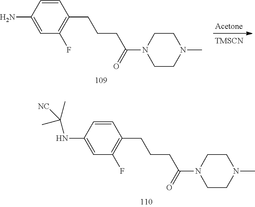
C1=CC(N)=CC(F)=C1CCCC(N1CCN(C)CC1)=O.[Acetone].[TMSCN].C1=CC(NC(C)(C)[NC])=CC(F)=C1CCCC(N1CCN(C)CC1)=O
